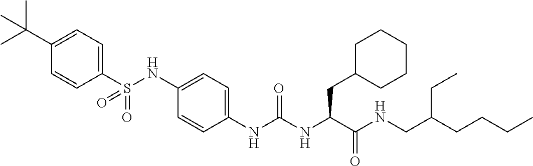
C1(S(NC2=CC=C(NC(NC(C(NCC(CCCC)CC)=O)CC3CCCCC3)=O)C=C2)(=O)=O)=CC=C(C(C)(C)C)C=C1
